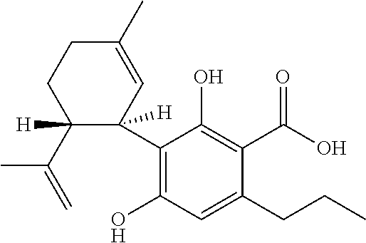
C1([H])(C(=C)C)C(C2=C(O)C=C(CCC)C(C(=O)O)=C2O)([H])C=C(C)CC1
